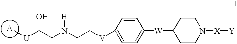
[A].C[U]C(CN(CC[V]C1=CC=C([W]C2CCN([X][Y])CC2)C=C1)[H])O.I
